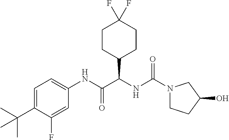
C1=C(C(C)(C)C)C(F)=CC(NC(C(NC(=O)N2CCC(O)C2)C2CCC(F)(F)CC2)=O)=C1
